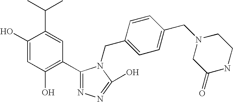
C1(O)=CC(O)=C(C2=NN=C(O)N2CC2=CC=C(CN3CC(=O)NCC3)C=C2)C=C1C(C)C
